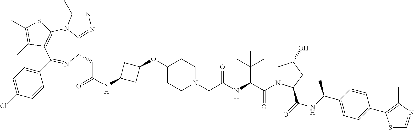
C1(CC(NC2CC(OC3CCN(CC(NC(C(=O)N4CC(O)CC4C(=O)NC(C4=CC=C(C5=C(C)N=CS5)C=C4)C)C(C)(C)C)=O)CC3)C2)=O)C2=NN=C(C)N2C2=C(C(C3=CC=C(Cl)C=C3)=N1)C(C)=C(C)S2
